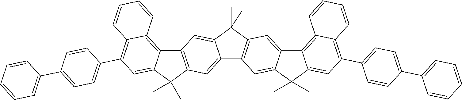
C1=CC=CC=C1C1=CC=C(C2=C3C(=C4C(=C2)C(C)(C)C2=C4C=C4C(=C2)C2=C(C4(C)C)C=C4C(=C2)C(C)(C)C2=CC(C5=CC=C(C6=CC=CC=C6)C=C5)=C5C(=C42)C=CC=C5)C=CC=C3)C=C1
